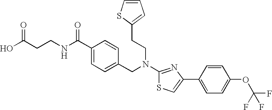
C1(C(NCCC(O)=O)=O)=CC=C(CN(C2=NC(C3=CC=C(OC(F)(F)F)C=C3)=CS2)CCC2=CC=CS2)C=C1
